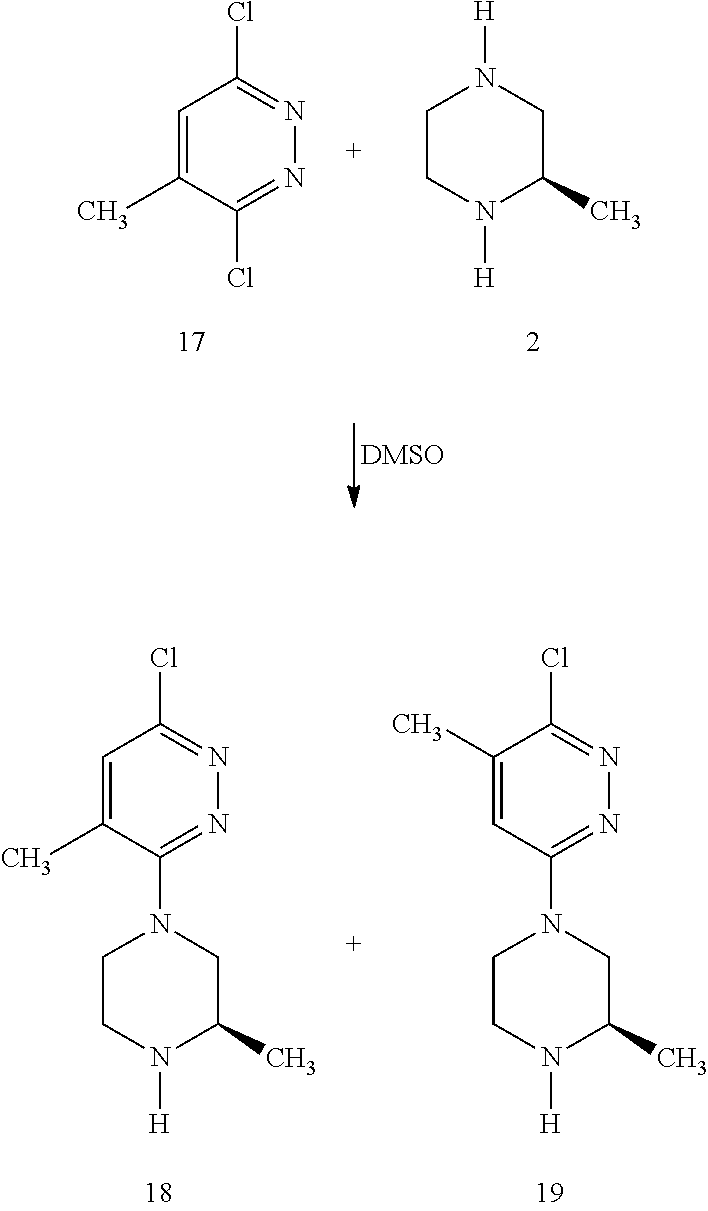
C1=C(C)C(Cl)=NN=C1Cl.C1C(C)N([H])CCN1[H].C1=C(C)C(N2CCN([H])C(C)C2)=NN=C1Cl.N1=C(Cl)C(C)=CC(N2CCN([H])C(C)C2)=N1
